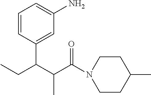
C1=CC(C(C(C(N2CCC(C)CC2)=O)C)CC)=CC(N)=C1
